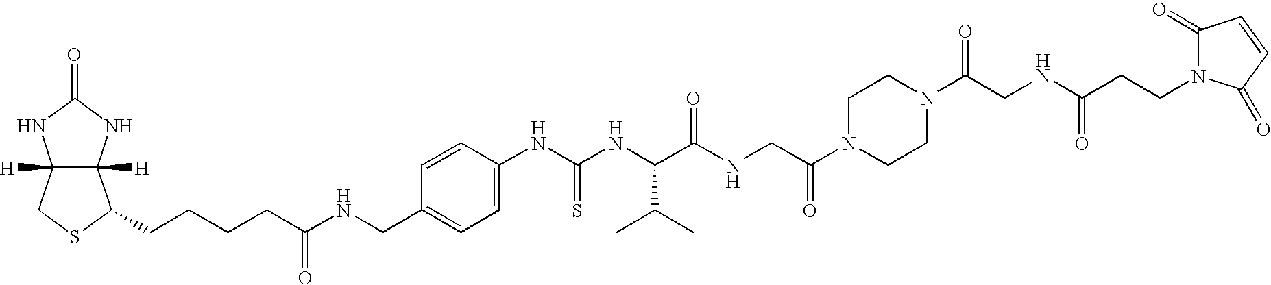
C12([H])C([H])(NC(=O)N1)C(CCCCC(NCC1=CC=C(NC(NC(C(NCC(N3CCN(C(CNC(CCN4C(=O)C=CC4=O)=O)=O)CC3)=O)=O)C(C)C)=S)C=C1)=O)SC2
